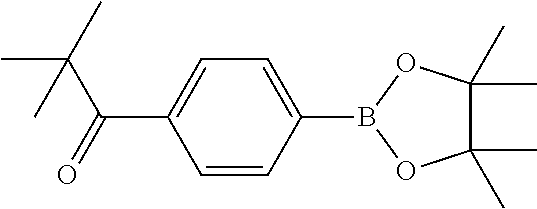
C(C1=CC=C(B2OC(C)(C)C(C)(C)O2)C=C1)(=O)C(C)(C)C
